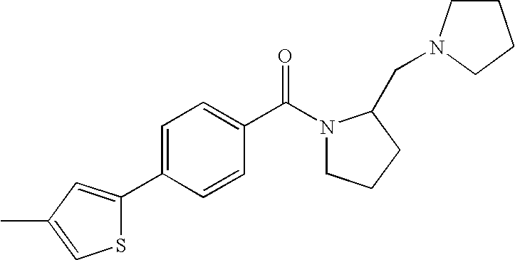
C1(C2=CC(C)=CS2)=CC=C(C(N2CCCC2CN2CCCC2)=O)C=C1
